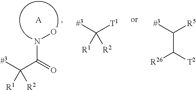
ONC(=O)C([#3])([R1])[R2].[A].[T1]C([#3])([R1])[R2].[R5]C([#3])C([T2])[R26]
